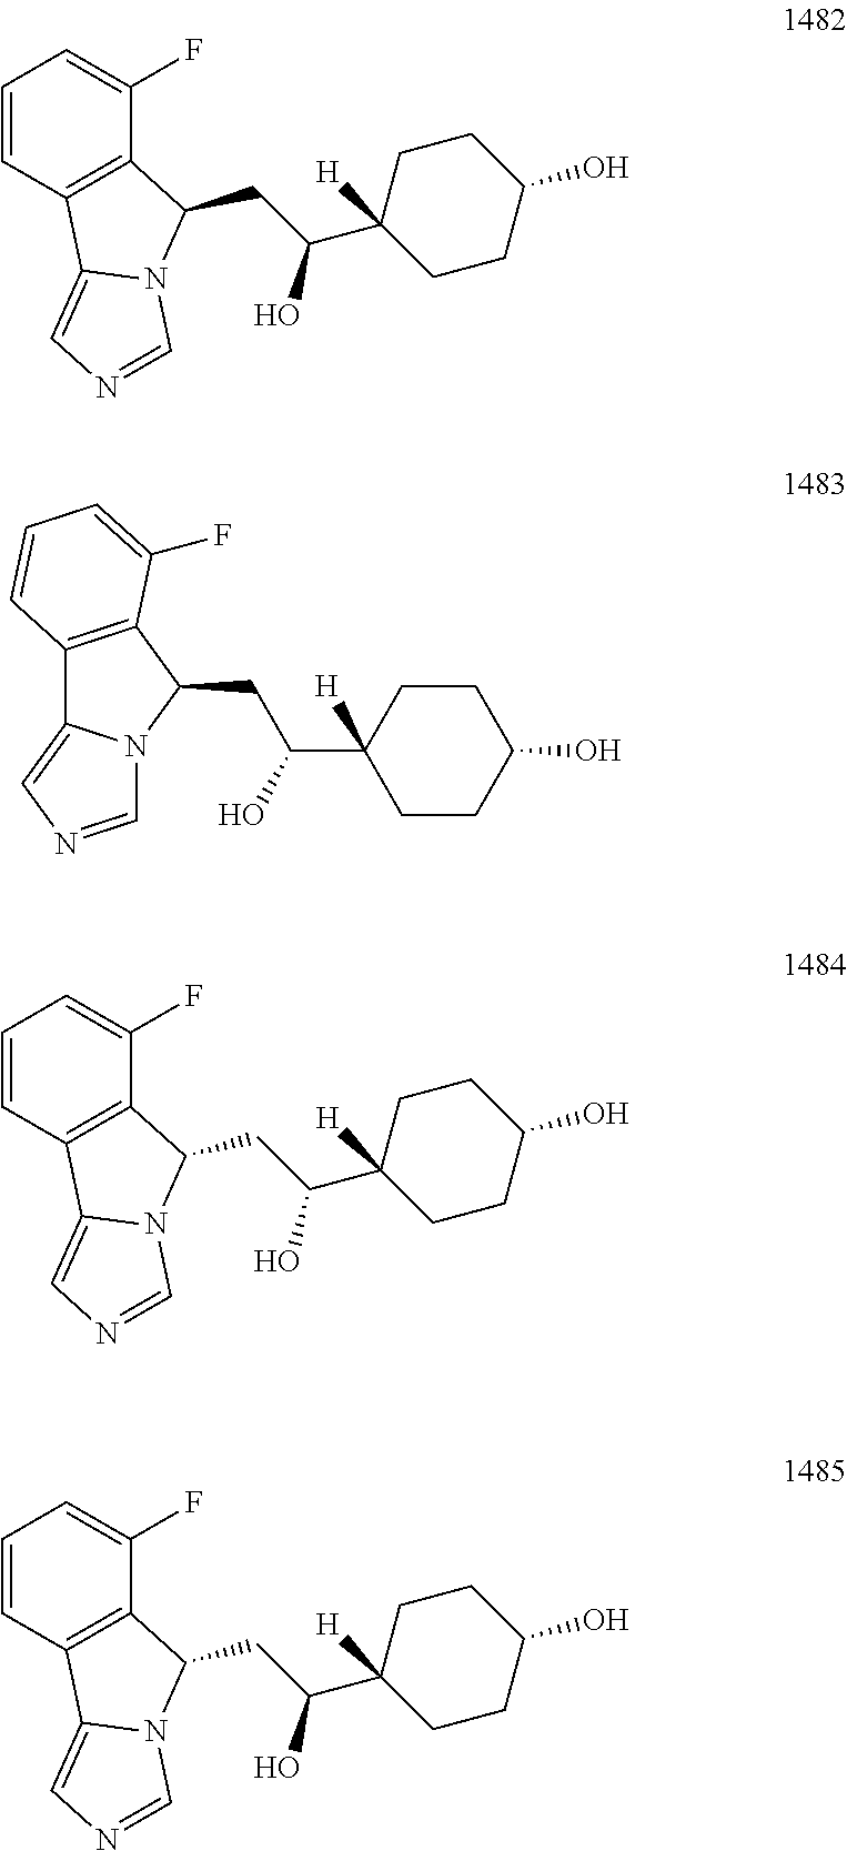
C1=CC2=C(C(F)=C1)C(CC(C1([H])CCC(O)CC1)O)N1C2=CN=C1.C1=CC2=C(C(F)=C1)C(CC(C1([H])CCC(O)CC1)O)N1C2=CN=C1.C1=CC2=C(C(F)=C1)C(CC(C1([H])CCC(O)CC1)O)N1C2=CN=C1.C12=C(C(CC(C3([H])CCC(O)CC3)O)N3C1=CN=C3)C(F)=CC=C2
